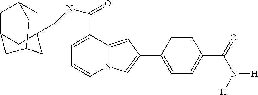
C1=C(C(=O)NCC23CC4CC(C2)CC(C3)C4)C2=CC(C3=CC=C(C(=O)N([H])[H])C=C3)=CN2C=C1
